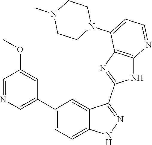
C1(C2=CC=C3C(=C2)C(C2=NC4=C(N2)N=CC=C4N2CCN(C)CC2)=NN3)=CN=CC(OC)=C1
